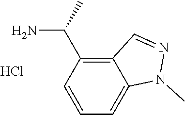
C12=C(C(C)N)C=CC=C1N(C)N=C2.Cl
